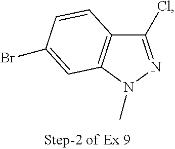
C1(Cl)=NN(C)C2=C1C=CC(Br)=C2
